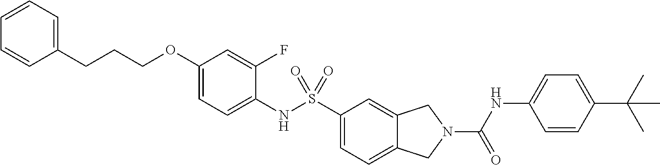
C1(OCCCC2=CC=CC=C2)=CC=C(NS(C2=CC=C3C(=C2)CN(C(NC2=CC=C(C(C)(C)C)C=C2)=O)C3)(=O)=O)C(F)=C1
